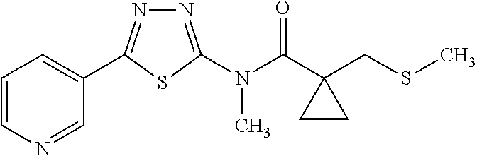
N1=C(N(C(C2(CSC)CC2)=O)C)SC(C2=CC=CN=C2)=N1
